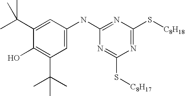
C1(C(C)(C)C)=CC(NC2=NC(S[C8H18])=NC(S[C8H17])=N2)=CC(C(C)(C)C)=C1O
